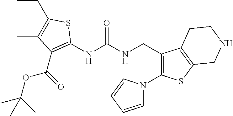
CC1=C(CC)SC(NC(NCC2=C(N3C=CC=C3)SC3=C2CCNC3)=O)=C1C(OC(C)(C)C)=O
